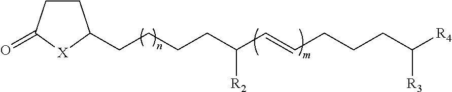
C1CC(=O)[X]C1CCCCC([R2])C=CCCCC([R3])[R4]
